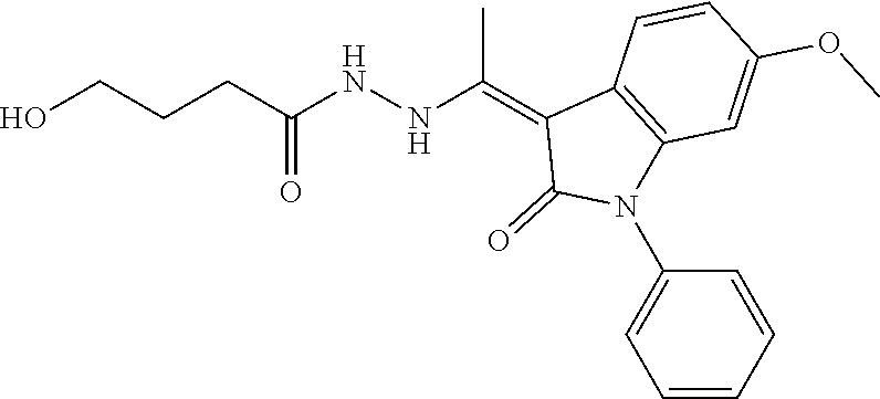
COC1=CC2=C(C=C1)C(=C(NNC(CCCO)=O)C)C(=O)N2C1=CC=CC=C1
